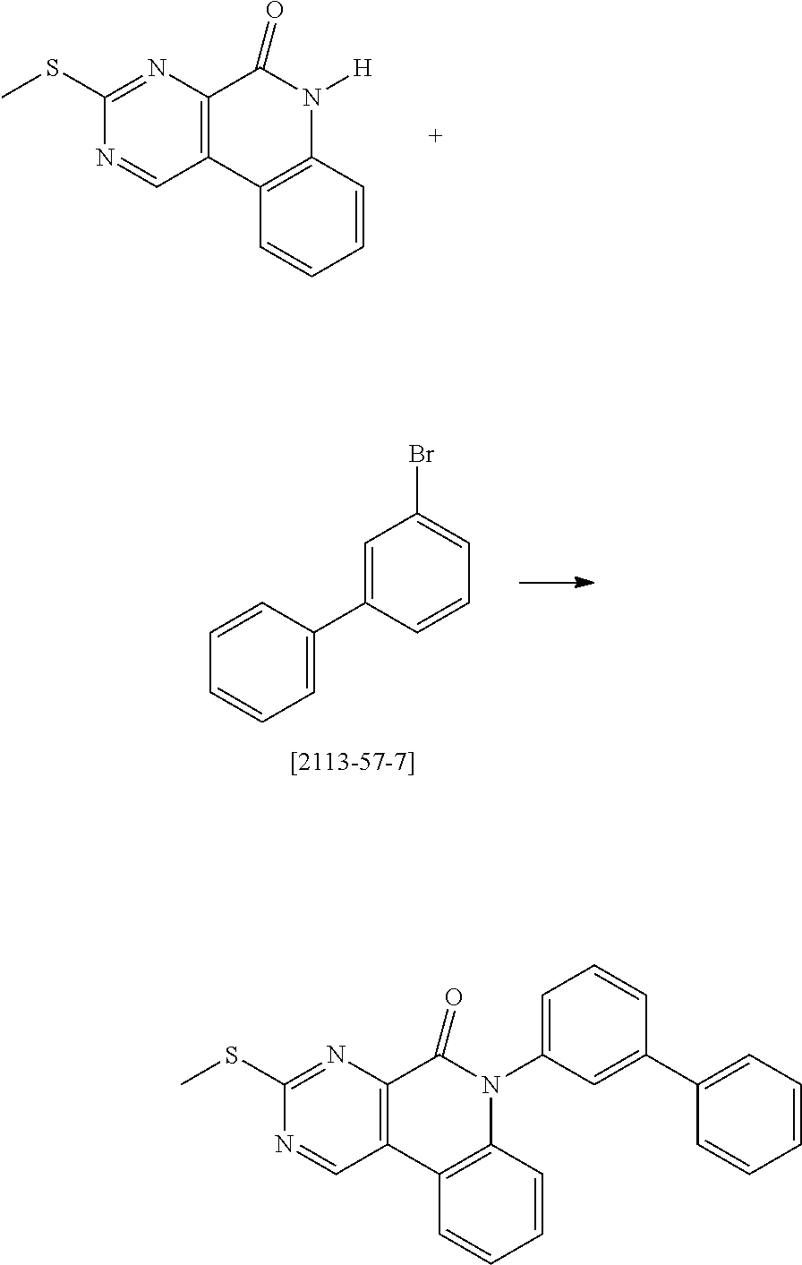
N1=CC2=C(N=C1SC)C(=O)N([H])C1=C2C=CC=C1.C1=C(C2=CC=CC=C2)C=CC=C1Br.N1=CC2=C(N=C1SC)C(=O)N(C1=CC=CC(C3=CC=CC=C3)=C1)C1=C2C=CC=C1
